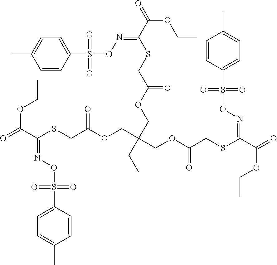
O=C(C(SCC(OCC(COC(CSC(=NOS(=O)(=O)C1=CC=C(C)C=C1)C(OCC)=O)=O)(COC(=O)CSC(C(=O)OCC)=NOS(=O)(=O)C1=CC=C(C)C=C1)CC)=O)=NOS(=O)(=O)C1=CC=C(C)C=C1)OCC
